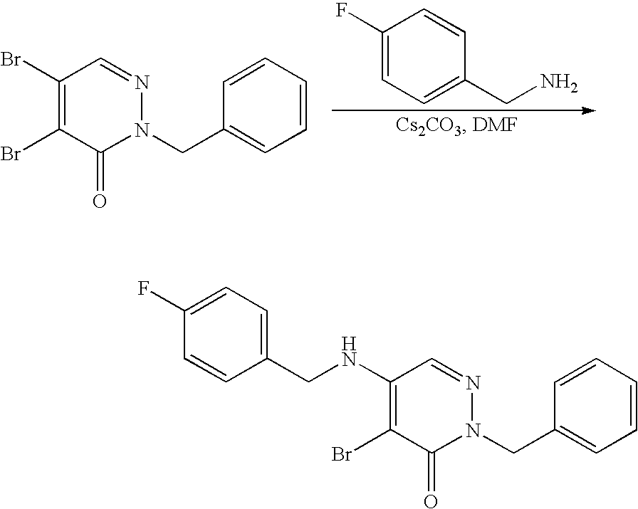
C1=CC=CC(CN2N=CC(Br)=C(Br)C2=O)=C1.C1(F)=CC=C(CN)C=C1.C1(CNC2=C(Br)C(=O)N(CC3=CC=CC=C3)N=C2)=CC=C(F)C=C1
